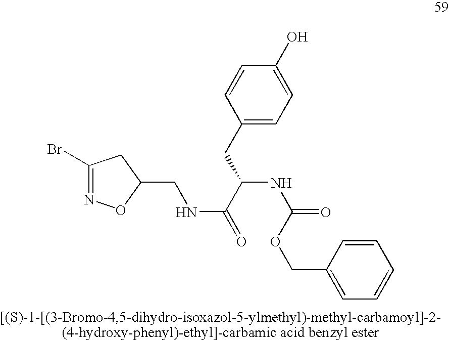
C1(Br)=NOC(CNC(=O)C(CC2=CC=C(O)C=C2)NC(=O)OCC2=CC=CC=C2)C1
